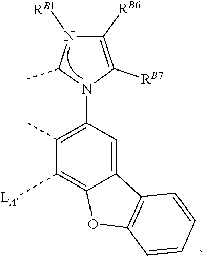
C12=CC(N3C(C)N([RB1])C([RB6])=C3[RB7])=C(C)C([LA])=C1OC1=C2C=CC=C1
